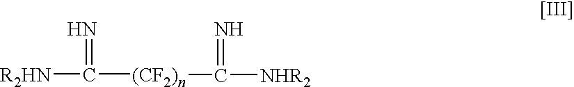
[R2HN]C([(CF2)n]C([NHR2])=N)=N
